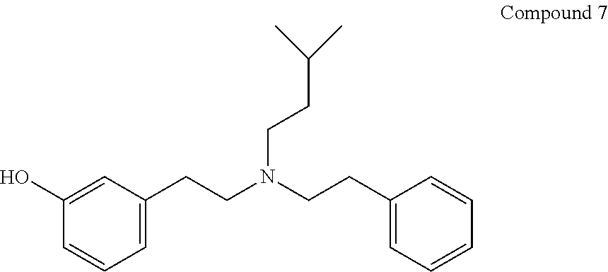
C1(O)=CC(CCN(CCC2=CC=CC=C2)CCC(C)C)=CC=C1
